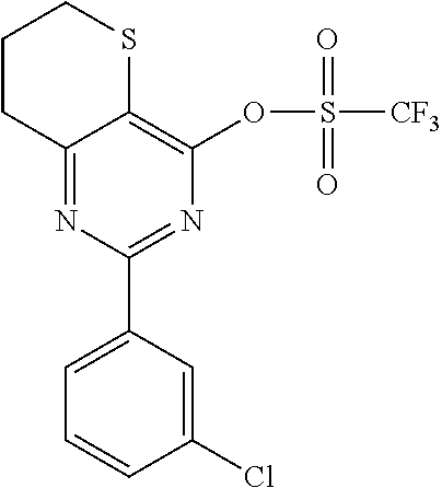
N1=C(C2=CC=CC(Cl)=C2)N=C2C(=C1OS([CF3])(=O)=O)SCCC2
